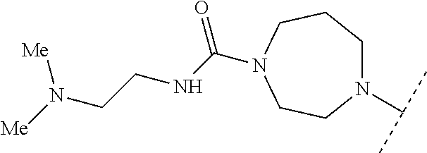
N1(C(C)C)CCCN(C(NCCN([Me])[Me])=O)CC1
